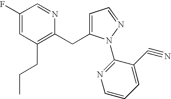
C1(F)=CC(CCC)=C(CC2=CC=NN2C2=NC=CC=C2C#N)N=C1
